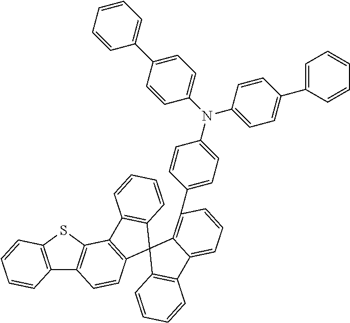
C12=C(SC3=C1C=CC1=C3C3=C(C=CC=C3)C13C1=C(C4=CC=C(N(C5=CC=C(C6=CC=CC=C6)C=C5)C5=CC=C(C6=CC=CC=C6)C=C5)C=C4)C=CC=C1C1=C3C=CC=C1)C=CC=C2
